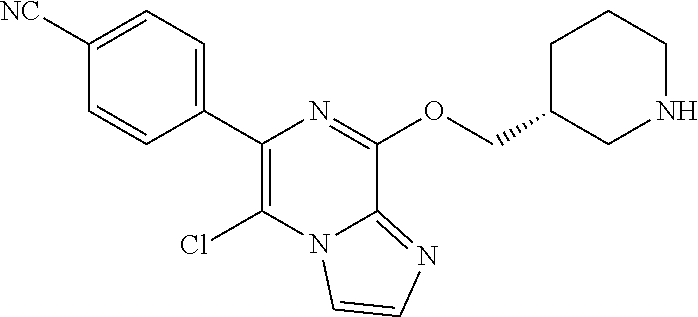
C1(C2=CC=C([NC])C=C2)=C(Cl)N2C(=NC=C2)C(OCC2CNCCC2)=N1
